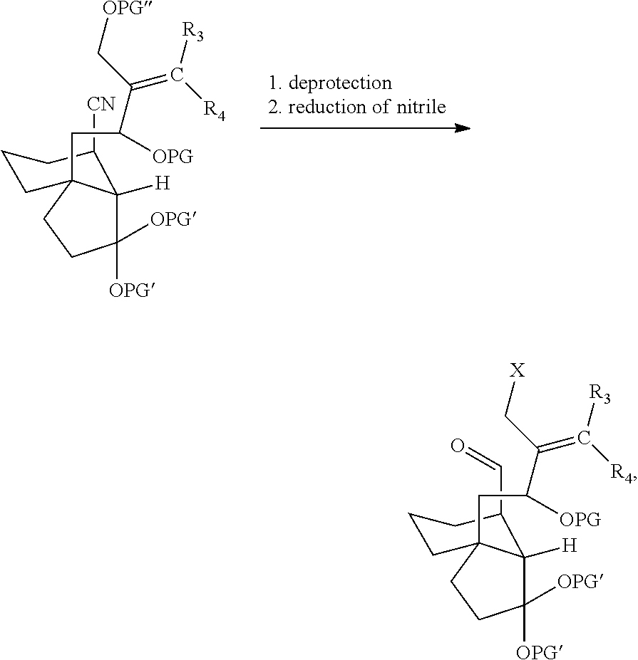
C(C1C2([H])C([OPG])([OPG])CCC2(CC(C(C[X])=C([R3])[R4])[OPG])CCC1)=O.[CN]C1C2([H])C([OPG])([OPG])CCC2(CC(C(C[OPG])=C([R3])[R4])[OPG])CCC1
